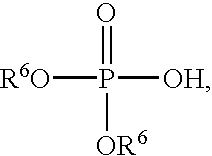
P([OH])([R6O])(=O)[OR6]
